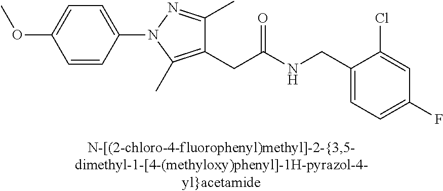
C1=C(F)C=C(Cl)C(CNC(CC2=C(C)N(C3=CC=C(OC)C=C3)N=C2C)=O)=C1
